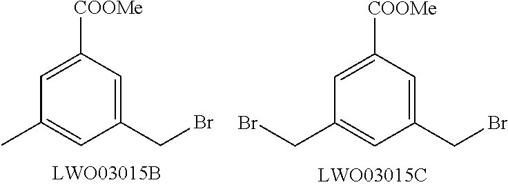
C1([COOMe])=CC(C)=CC(CBr)=C1.C1([COOMe])=CC(CBr)=CC(CBr)=C1
